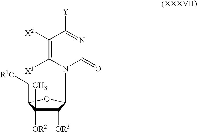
C1([OR3])C(C)([OR2])C(C[R1O])OC1N1C(=O)N=C([Y])C([X2])=C1[X1]
